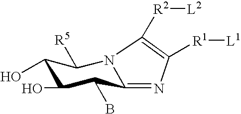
C1(O)C(O)C(B)C2=NC([R1][L1])=C([R2][L2])N2C1[R5]
